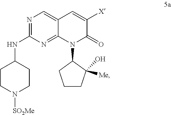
N1=C(NC2CCN([SO2Me])CC2)N=C2C(=C1)C=C([X])C(=O)N2C1CCCC1([Me])O
